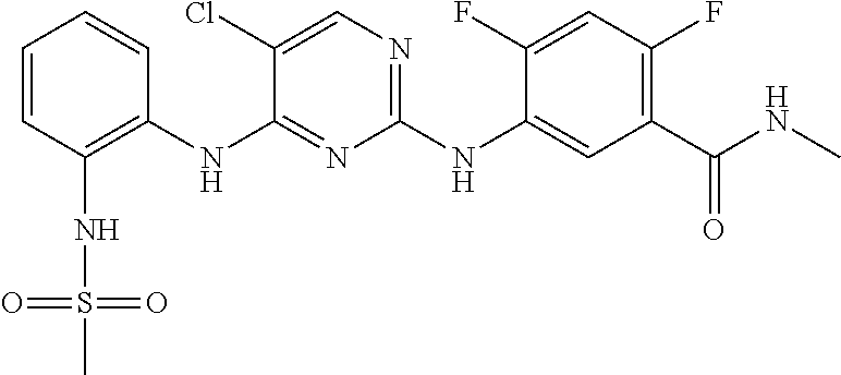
C1=CC(NS(=O)(=O)C)=C(NC2=NC(NC3=CC(C(NC)=O)=C(F)C=C3F)=NC=C2Cl)C=C1
